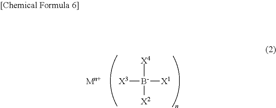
[X3][B-]([X4])([X1])[X2].[Mn+]
